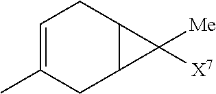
C1=C(C)CC2C(C1)C2([Me])[X7]
